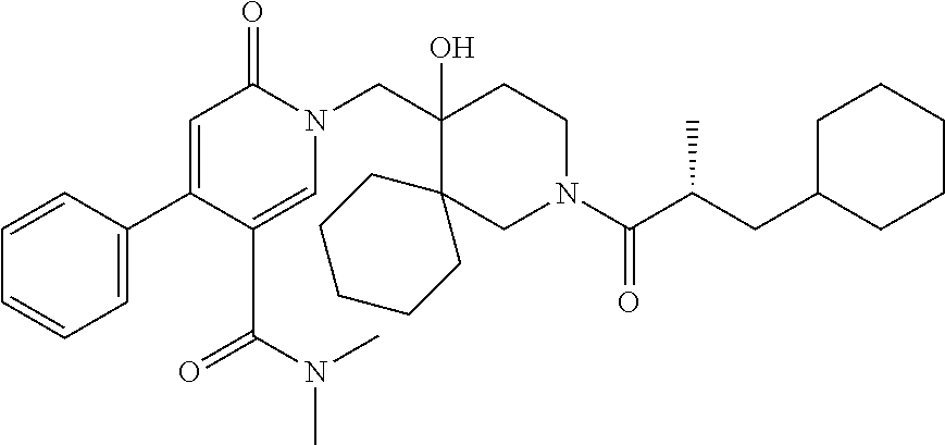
C1(C2=CC(=O)N(CC3(O)C4(CN(C(C(CC5CCCCC5)C)=O)CC3)CCCCC4)C=C2C(N(C)C)=O)=CC=CC=C1
